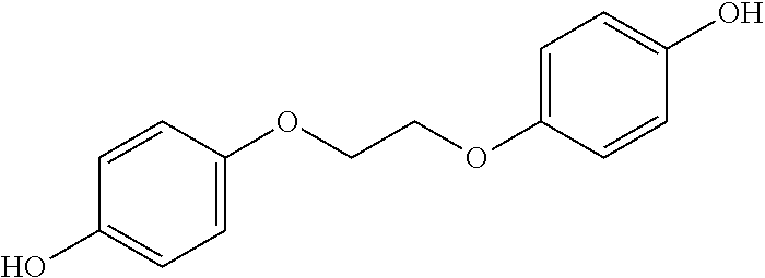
C1=CC(OCCOC2=CC=C(O)C=C2)=CC=C1O
